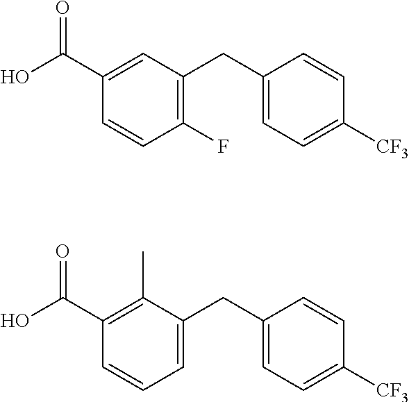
OC(C1=CC(CC2=CC=C([CF3])C=C2)=C(F)C=C1)=O.OC(C1=C(C)C(CC2=CC=C([CF3])C=C2)=CC=C1)=O
